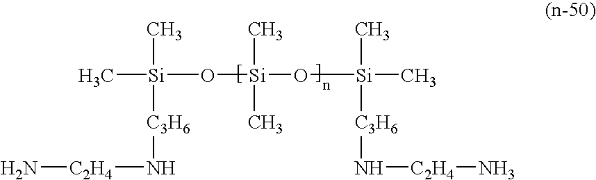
C[Si](O[Si](C)(C)O[Si](C)([C3H6]N[C2H4]N)C)(C)[C3H6]N[C2H4]N
